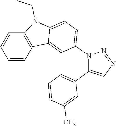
N1(C2=CC=C3C(=C2)C2=C(N3CC)C=CC=C2)C(C2=CC=CC(C)=C2)=CN=N1
